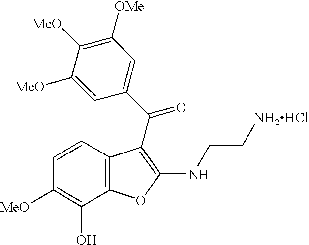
C1=C([MeO])C([MeO])=C([OMe])C=C1C(=O)C1=C(NCC[NH2HCl])OC2=C1C=CC([MeO])=C2O
